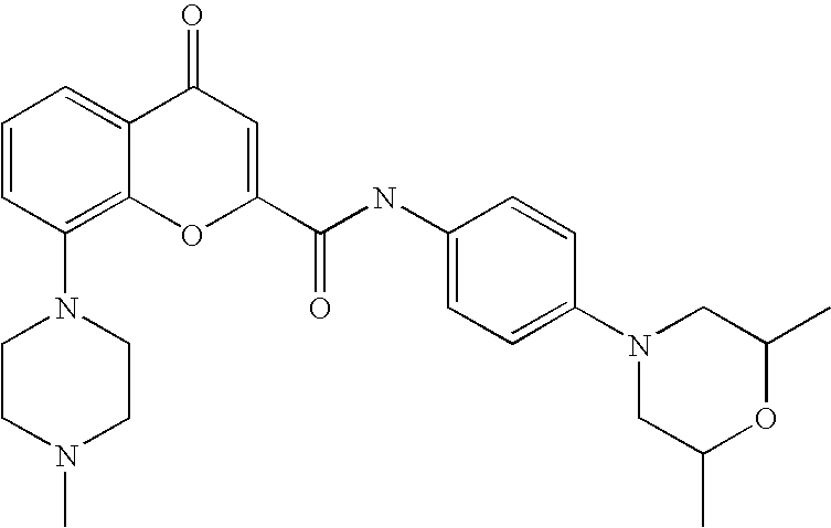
C1CN(C)CCN1C1=C2C(=CC=C1)C(=O)C=C(C(NC1=CC=C(N3CC(C)OC(C)C3)C=C1)=O)O2
